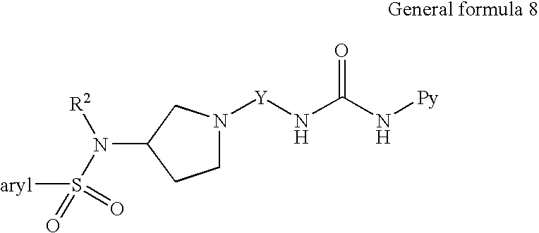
[Y](NC(N[Py])=O)N1CCC(N(S([aryl])(=O)=O)[R2])C1
